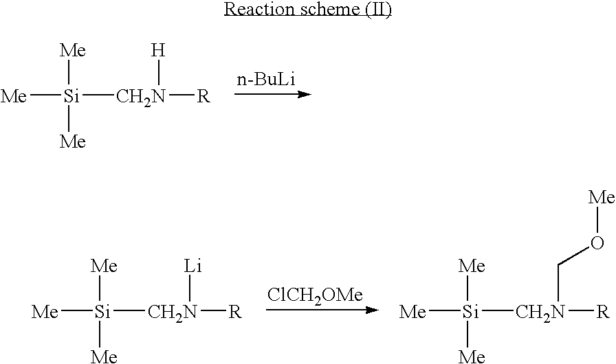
[Me][Si]([Me])([Me])[CH2N]([R])[H].[n-BuLi].[Me][Si]([Me])([Me])[CH2N]([R])[Li].[ClCH2OMe].[Me][Si]([Me])([Me])[CH2N]([R])CO[Me]
